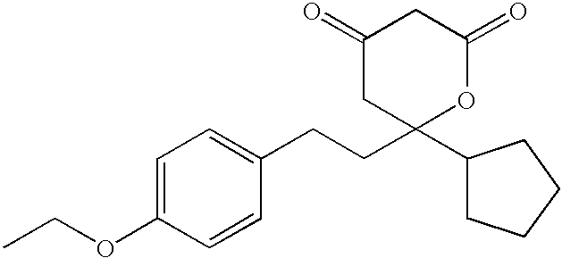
C1(=O)CC(C2CCCC2)(CCC2=CC=C(OCC)C=C2)OC(=O)C1
